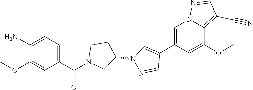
C1=C(C2=CN(C3CCN(C(C4=CC=C(N)C(OC)=C4)=O)C3)N=C2)C=C(OC)C2=C(C#N)C=NN12
